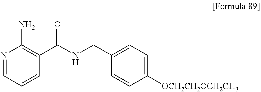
N1=CC=CC(C(NCC2=CC=C([OCH2CH2OCH2CH3])C=C2)=O)=C1N
